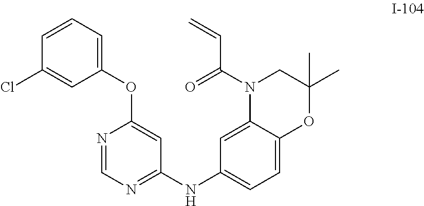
C12=CC(NC3=NC=NC(OC4=CC=CC(Cl)=C4)=C3)=CC=C1OC(C)(C)CN2C(=O)C=C
